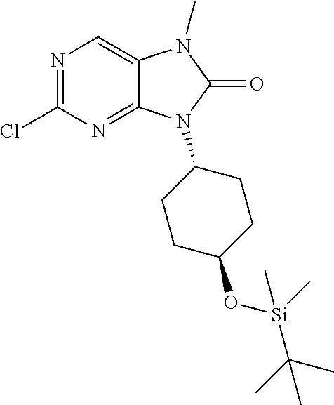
C1(Cl)=NC=C2C(=N1)N(C1CCC(O[Si](C(C)(C)C)(C)C)CC1)C(=O)N2C
